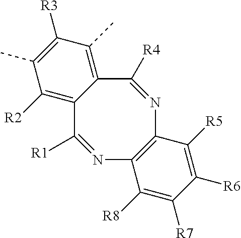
N1=C([R1])C2=C([R2])C(C)=C([R3])C(C)=C2C([R4])=NC2=C1C([R8])=C([R7])C([R6])=C2[R5]
